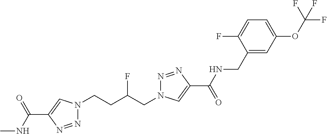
N1(CCC(CN2N=NC(C(=O)NCC3=CC(OC(F)(F)F)=CC=C3F)=C2)F)N=NC(C(NC)=O)=C1
